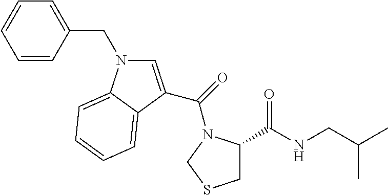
C1=CC(CN2C=C(C(N3C(C(NCC(C)C)=O)CSC3)=O)C3=CC=CC=C23)=CC=C1
